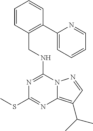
C1=CC(CNC2=NC(SC)=NC3=C(C(C)C)C=NN23)=C(C2=CC=CC=N2)C=C1
